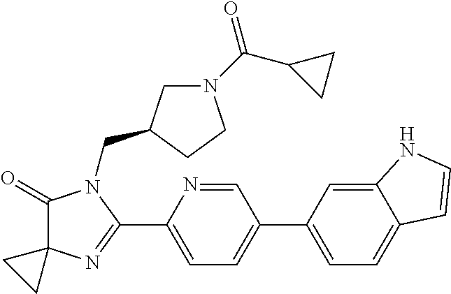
C1(=O)C2(N=C(C3=CC=C(C4=CC=C5C(=C4)NC=C5)C=N3)N1CC1CN(C(C3CC3)=O)CC1)CC2
